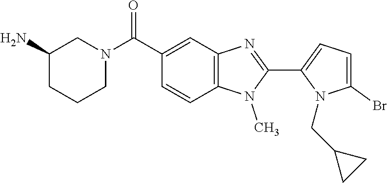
C1=C(Br)N(CC2CC2)C(C2=NC3=C(N2C)C=CC(C(N2CCCC(N)C2)=O)=C3)=C1
